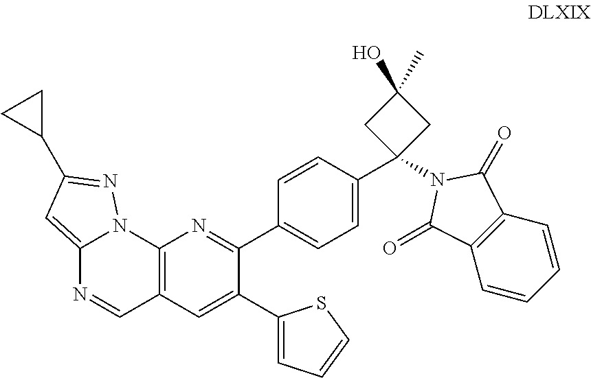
C12=C(C=C(C3=CC=CS3)C(C3=CC=C(C4(N5C(=O)C6=C(C=CC=C6)C5=O)CC(O)(C)C4)C=C3)=N1)C=NC1=CC(C3CC3)=NN21
